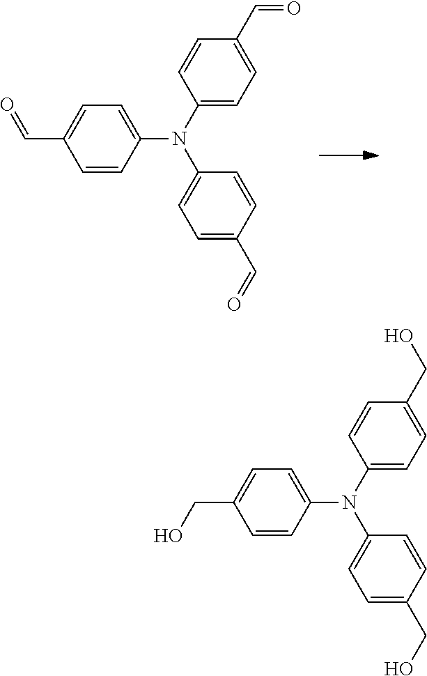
C1=CC(N(C2=CC=C(C=O)C=C2)C2=CC=C(C=O)C=C2)=CC=C1C=O.C1=CC(N(C2=CC=C(CO)C=C2)C2=CC=C(CO)C=C2)=CC=C1CO
